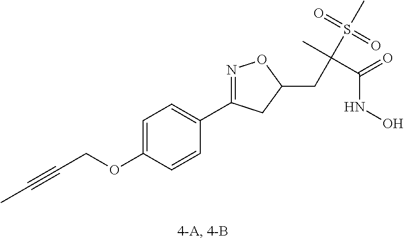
C(C)(S(=O)(C)=O)(C(=O)NO)CC1ON=C(C2=CC=C(OCC#CC)C=C2)C1
